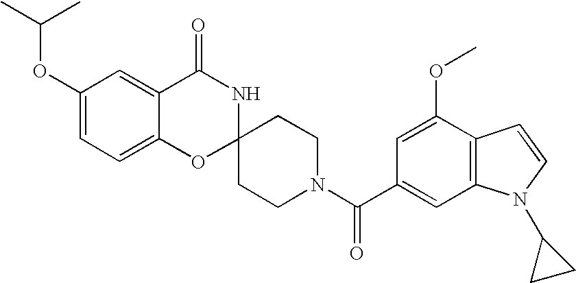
C1(OC(C)C)=CC=C2C(=C1)C(=O)NC1(O2)CCN(C(=O)C2=CC3=C(C(OC)=C2)C=CN3C2CC2)CC1
